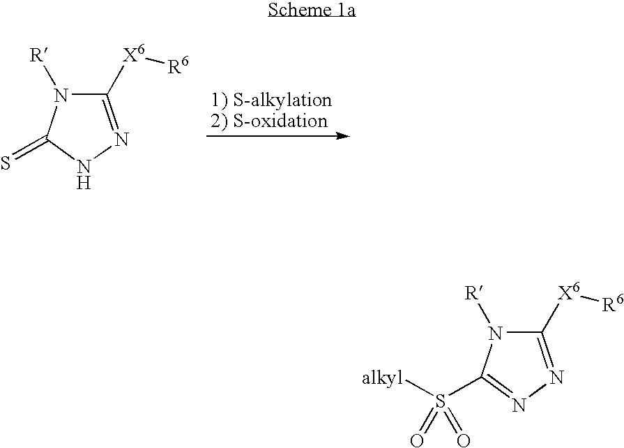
C1([X6][R6])=NNC(=S)N1[R].C1([X6][R6])=NN=C(S(=O)(=O)[alkyl])N1[R]
